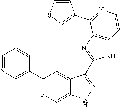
C1=NC=C(C2=NC=C3C(=C2)C(C2=NC4=C(N2)C=CN=C4C2=CSC=C2)=NN3)C=C1
